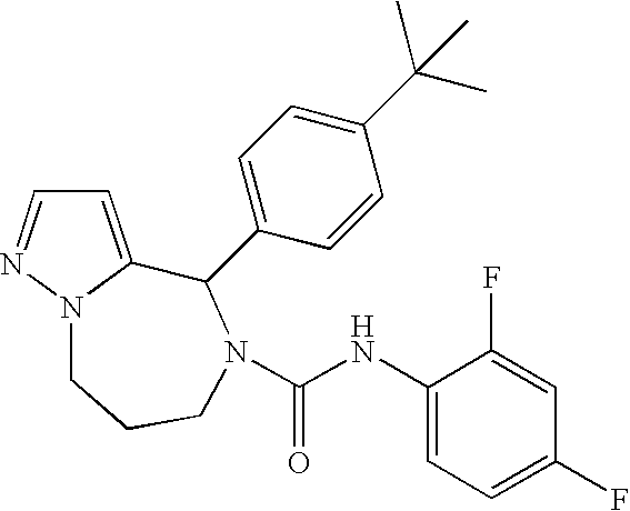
C1=C2N(N=C1)CCCN(C(NC1=CC=C(F)C=C1F)=O)C2C1=CC=C(C(C)(C)C)C=C1
